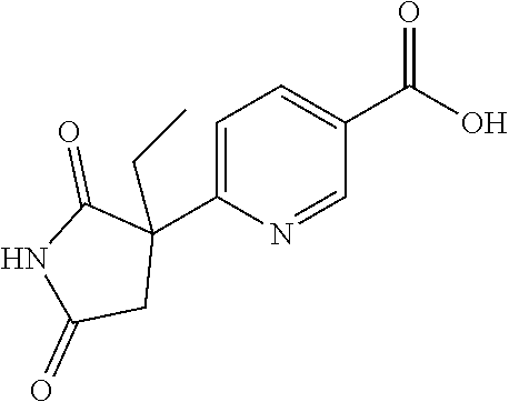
C1=C(C2(CC)C(=O)NC(=O)C2)N=CC(C(O)=O)=C1
